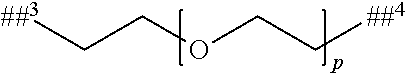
C(COCC[##4])[##3]
